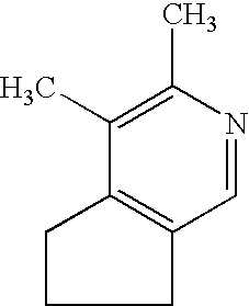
C12=C(C=NC(C)=C1C)CCC2
